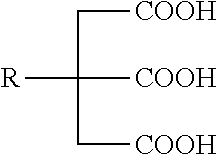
C([COOH])C([COOH])([R])C[COOH]
